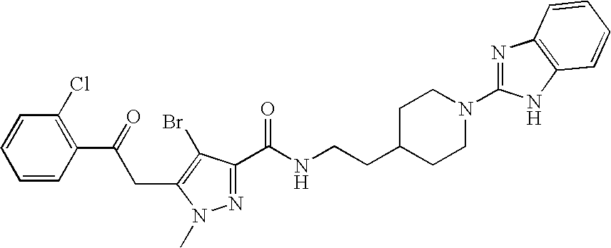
N1=C(C(NCCC2CCN(C3=NC4=C(N3)C=CC=C4)CC2)=O)C(Br)=C(CC(C2=C(Cl)C=CC=C2)=O)N1C
